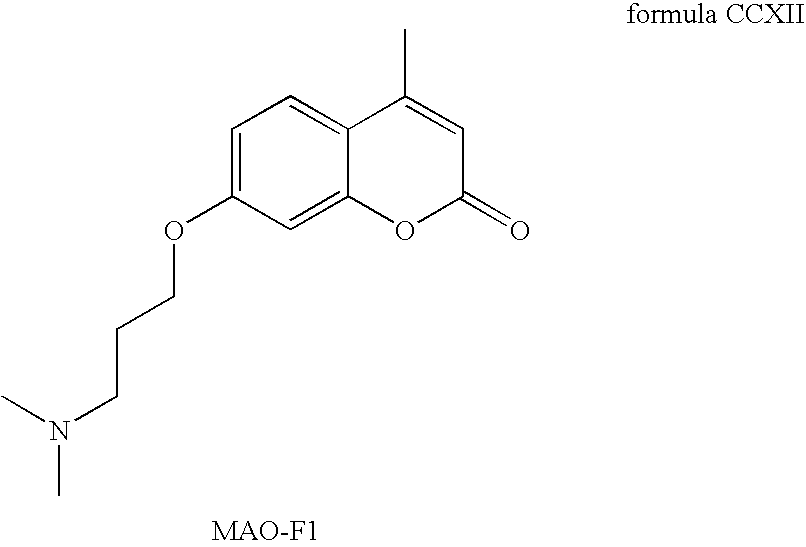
C1=C(OCCCN(C)C)C=C2C(=C1)C(C)=CC(=O)O2
